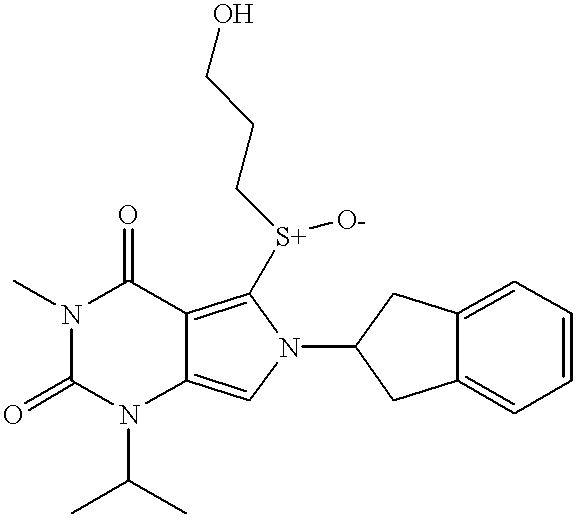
N1(C)C(=O)N(C(C)C)C2=CN(C3CC4=CC=CC=C4C3)C([S+]([O-])CCCO)=C2C1=O
